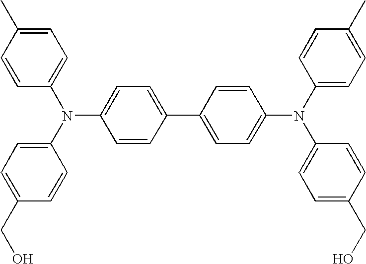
C1=CC(C)=CC=C1N(C1=CC=C(CO)C=C1)C1=CC=C(C2=CC=C(N(C3=CC=C(C)C=C3)C3=CC=C(CO)C=C3)C=C2)C=C1
